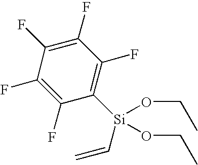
C1(F)=C(F)C([Si](C=C)(OCC)OCC)=C(F)C(F)=C1F
